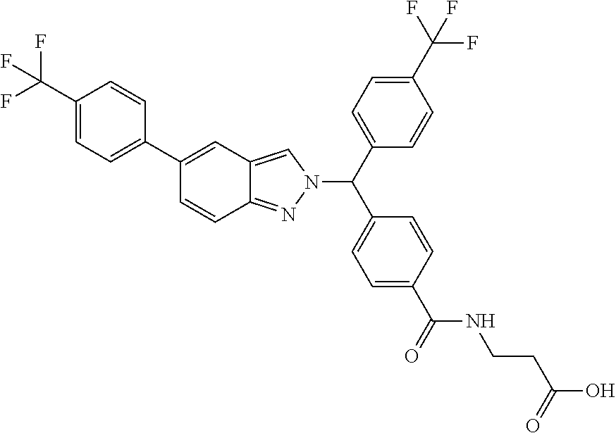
C1(C2=CC3=CN(C(C4=CC=C(C(F)(F)F)C=C4)C4=CC=C(C(=O)NCCC(O)=O)C=C4)N=C3C=C2)=CC=C(C(F)(F)F)C=C1
